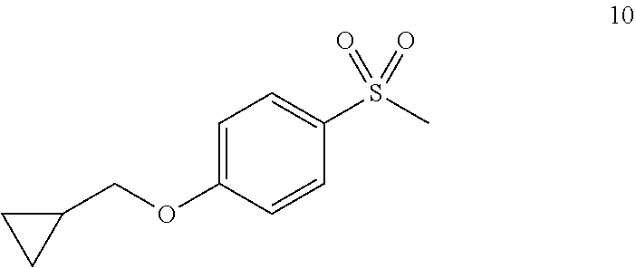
C1CC1COC1=CC=C(S(C)(=O)=O)C=C1
